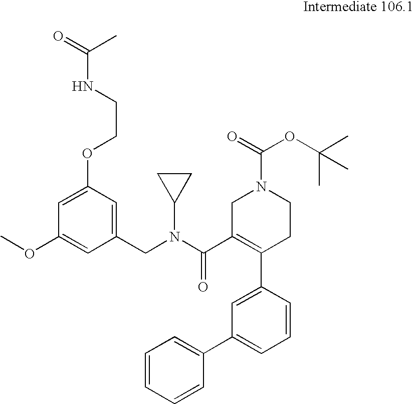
C1(CN(C(C2=C(C3=CC(C4=CC=CC=C4)=CC=C3)CCN(C(=O)OC(C)(C)C)C2)=O)C2CC2)=CC(OCCNC(C)=O)=CC(OC)=C1
